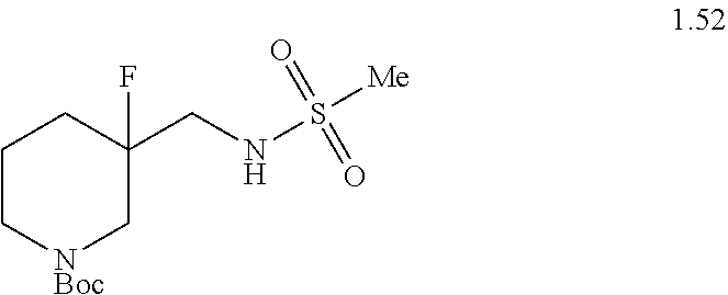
[NBoc]1CC(F)(CNS([Me])(=O)=O)CCC1
